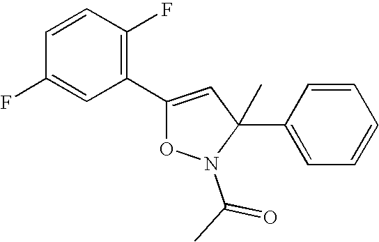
C1=CC(F)=C(C2=CC(C3=CC=CC=C3)(C)N(C(C)=O)O2)C=C1F
